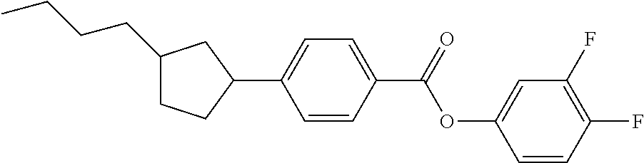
C1(CCCC)CCC(C2=CC=C(C(OC3=CC(F)=C(F)C=C3)=O)C=C2)C1
